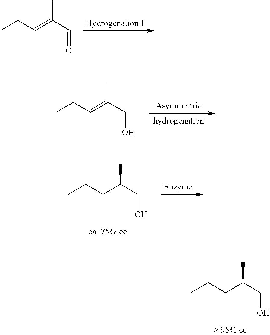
CCCC(CO)C.CCC=C(C=O)C.CCC=C(CO)C.CCCC(CO)C
